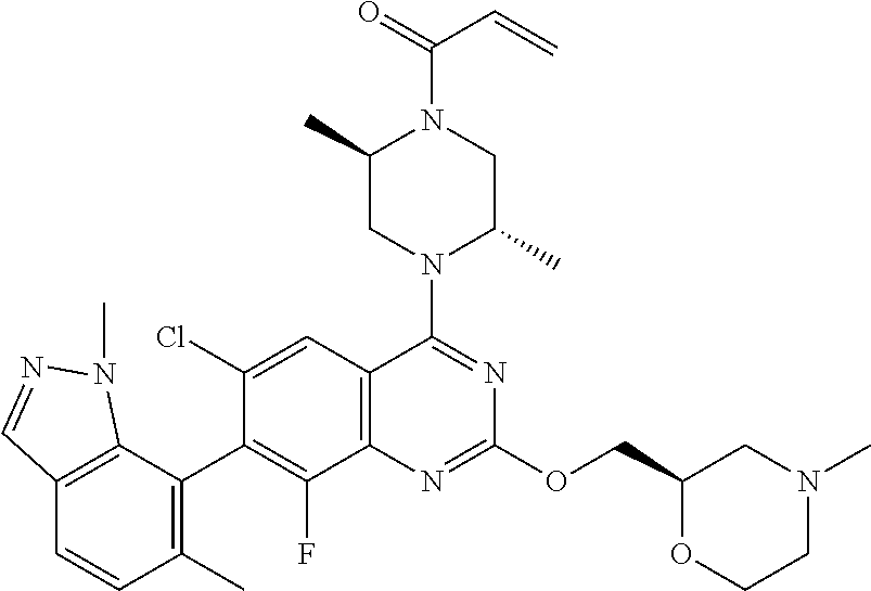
C12=C(C=C(Cl)C(C3=C(C)C=CC4=C3N(C)N=C4)=C1F)C(N1C(C)CN(C(=O)C=C)C(C)C1)=NC(OCC1OCCN(C)C1)=N2
